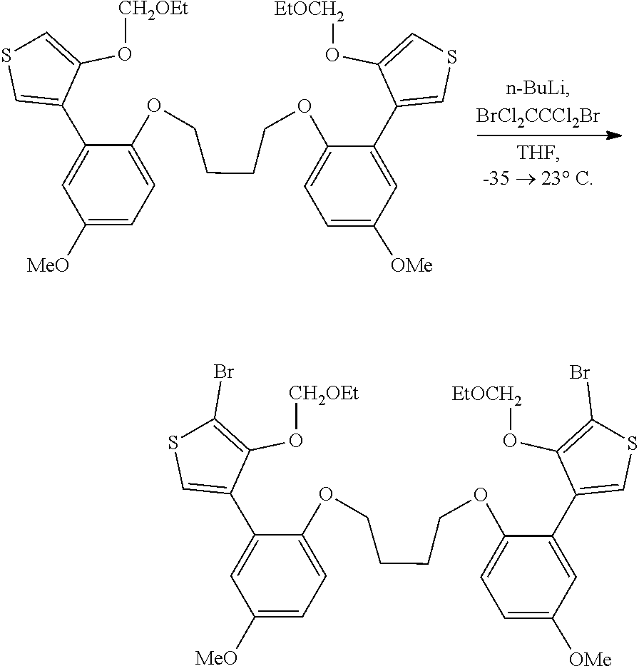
O(C1=CSC=C1C1=CC([MeO])=CC=C1OCCCCOC1=CC=C([OMe])C=C1C1=CSC=C1O[EtOCH2])[CH2OEt].O(C1=C(Br)SC=C1C1=CC([MeO])=CC=C1OCCCCOC1=CC=C([OMe])C=C1C1=CSC(Br)=C1O[EtOCH2])[CH2OEt]
